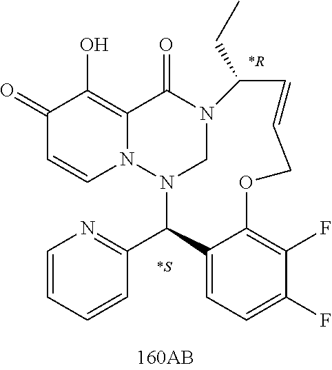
C1(=O)C=CN2C(=C1O)C(=O)N1CN2C(C2=NC=CC=C2)C2=CC=C(F)C(F)=C2OCC=CC1CC.[*S].[*R]
